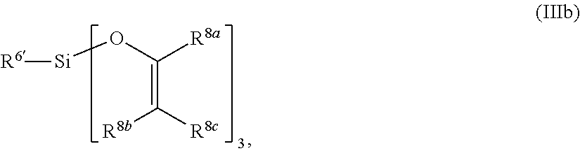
[R6][Si]OC(=C([R8b])[R8c])[R8a]
